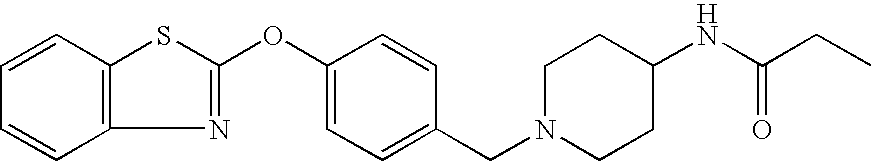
C1=CC2=C(C=C1)SC(OC1=CC=C(CN3CCC(NC(CC)=O)CC3)C=C1)=N2
